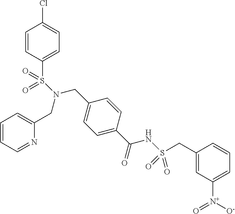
C1=CC(S(=O)(=O)N(CC2=CC=C(C(=O)NS(=O)(=O)CC3=CC([N+](=O)[O-])=CC=C3)C=C2)CC2=CC=CC=N2)=CC=C1Cl
